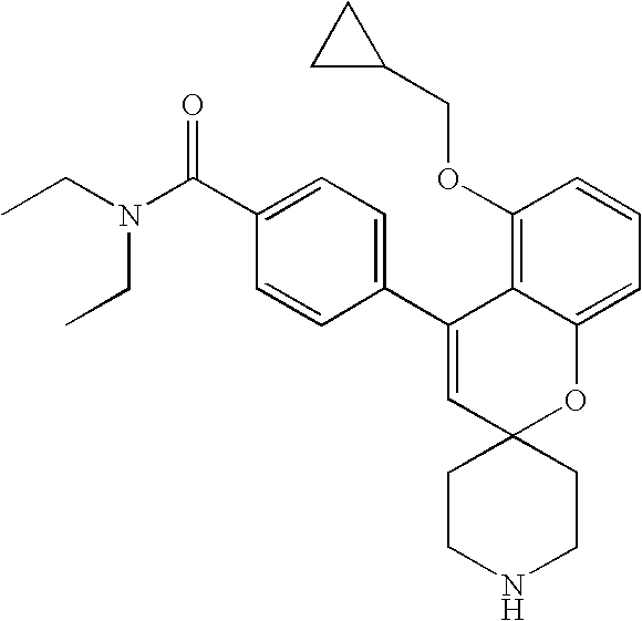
CCN(C(C1=CC=C(C2=CC3(OC4=CC=CC(OCC5CC5)=C24)CCNCC3)C=C1)=O)CC
